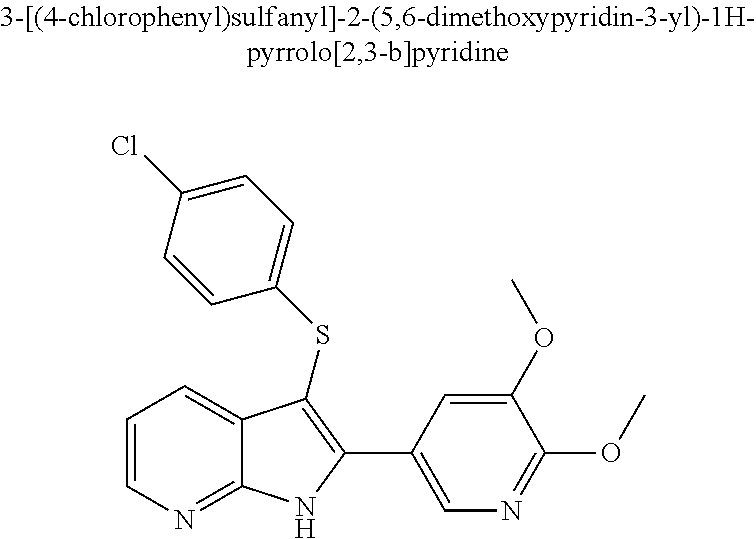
C1=CN=C2C(=C1)C(SC1=CC=C(Cl)C=C1)=C(C1=CN=C(OC)C(OC)=C1)N2
